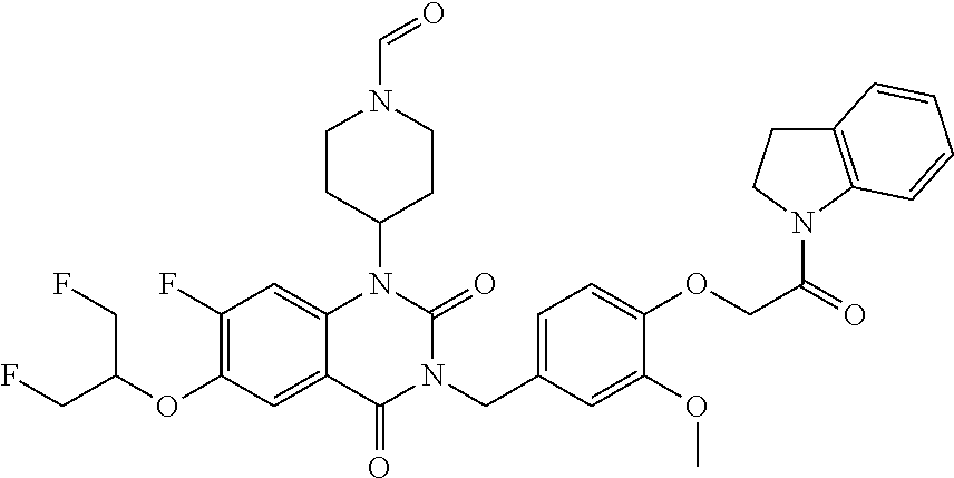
C1(F)=C(OC(CF)CF)C=C2C(=C1)N(C1CCN(C=O)CC1)C(=O)N(CC1=CC=C(OCC(=O)N3C4=C(CC3)C=CC=C4)C(OC)=C1)C2=O
